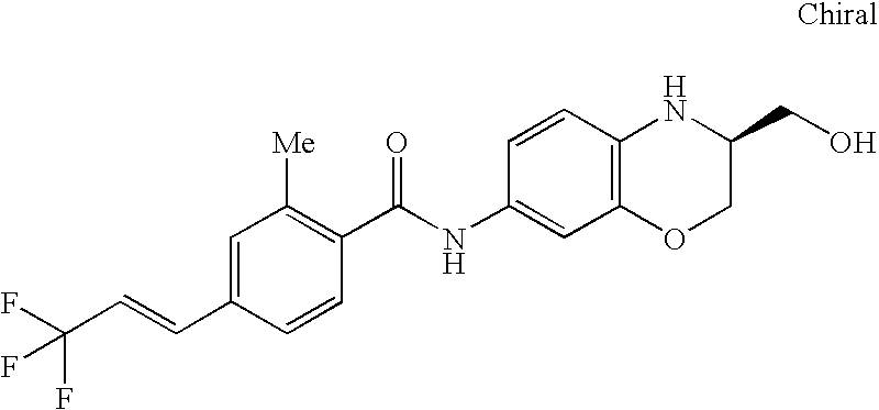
C(C1=CC([Me])=C(C(NC2=CC3=C(C=C2)NC(CO)CO3)=O)C=C1)=CC(F)(F)F
